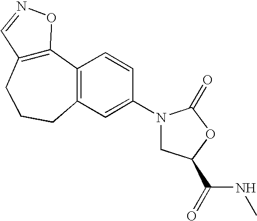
C12=C(CCCC3=C1C=CC(N1CC(C(NC)=O)OC1=O)=C3)C=NO2
